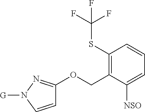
C1(SC(F)(F)F)=C(COC2=NN([G])C=C2)C([NSO])=CC=C1
